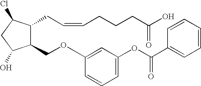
C1(OCC2C(CC=CCCCC(O)=O)C(Cl)CC2O)=CC(OC(C2=CC=CC=C2)=O)=CC=C1
